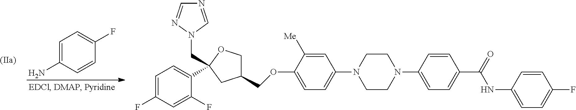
C1=CC(N2CCN(C3=CC=C(OCC4COC(CN5C=NC=N5)(C5=CC=C(F)C=C5F)C4)C([Me])=C3)CC2)=CC=C1C(NC1=CC=C(F)C=C1)=O.C1=C(N)C=CC(F)=C1
